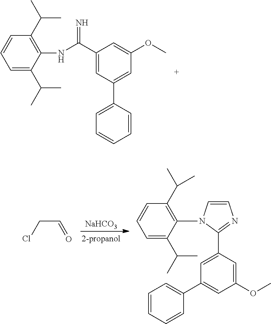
C1=C(C(C)C)C(NC(C2=CC(C3=CC=CC=C3)=CC(OC)=C2)=N)=C(C(C)C)C=C1.[NaHCO3].ClCC=O.C1=C(C(C)C)C(N2C=CN=C2C2=CC(C3=CC=CC=C3)=CC(OC)=C2)=C(C(C)C)C=C1
